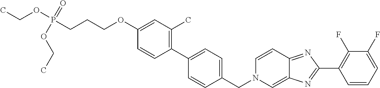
C1=CC=C(F)C(F)=C1C1=NC2=CN(CC3=CC=C(C4=C(C)C=C(OCCCP(OCC)(=O)OCC)C=C4)C=C3)C=CC2=N1
